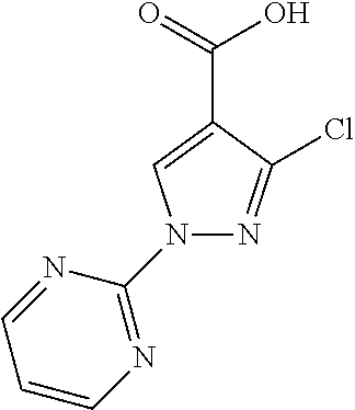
N1(C2=NC=CC=N2)N=C(Cl)C(C(O)=O)=C1
